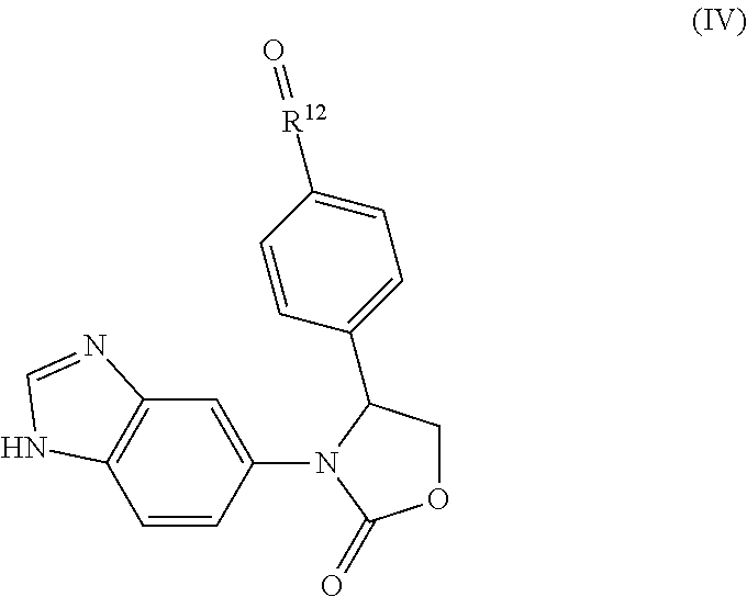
C1=CC(N2C(=O)OCC2C2=CC=C([R12]=O)C=C2)=CC2=C1NC=N2
